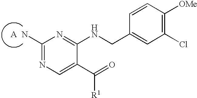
[A].C1(N)=NC=C(C([R1])=O)C(NCC2=CC(Cl)=C([OMe])C=C2)=N1
